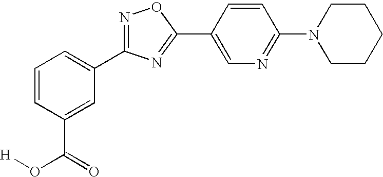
N1=C(C2=CC=CC(C(=O)O[H])=C2)N=C(C2=CN=C(N3CCCCC3)C=C2)O1
